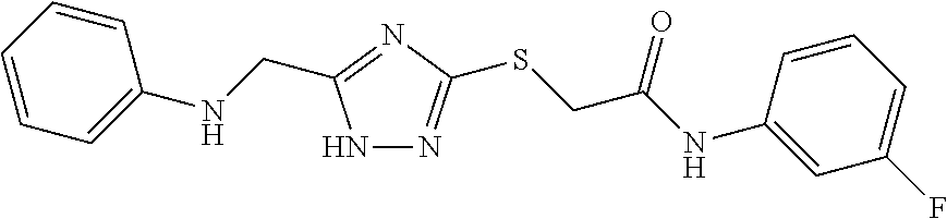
N1N=C(SCC(NC2=CC(F)=CC=C2)=O)N=C1CNC1=CC=CC=C1
